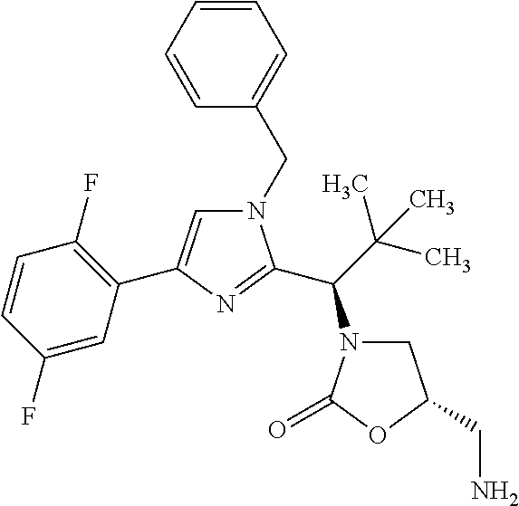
C(C(C)(C)C)(N1CC(CN)OC1=O)C1=NC(C2=C(F)C=CC(F)=C2)=CN1CC1=CC=CC=C1
